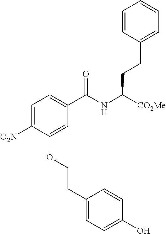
C1=CC(CCC(NC(C2=CC=C([O2N])C(OCCC3=CC=C(O)C=C3)=C2)=O)[CO2Me])=CC=C1
